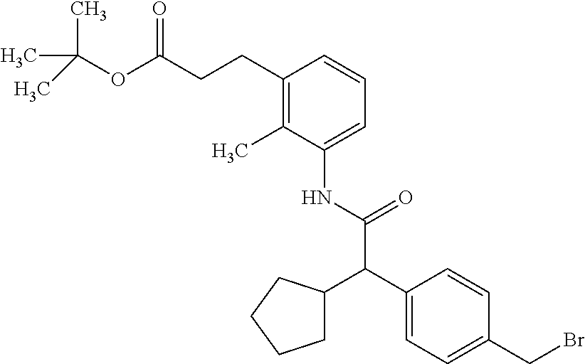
C1(C(C(NC2=CC=CC(CCC(OC(C)(C)C)=O)=C2C)=O)C2CCCC2)=CC=C(CBr)C=C1
